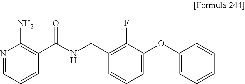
N1=CC=CC(C(NCC2=C(F)C(OC3=CC=CC=C3)=CC=C2)=O)=C1N
